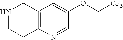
N1CCC2=C(C1)C=C(OC[CF3])C=N2
